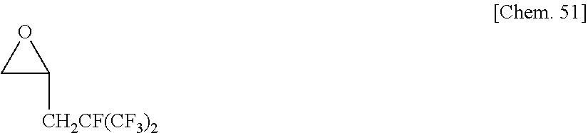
O1CC1[CH2CF(CF3)2]
